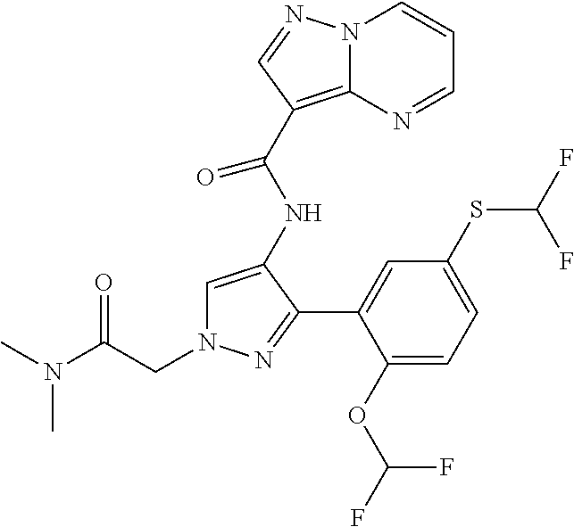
C(N1C=C(NC(C2=C3N(C=CC=N3)N=C2)=O)C(C2=CC(SC(F)F)=CC=C2OC(F)F)=N1)C(N(C)C)=O
